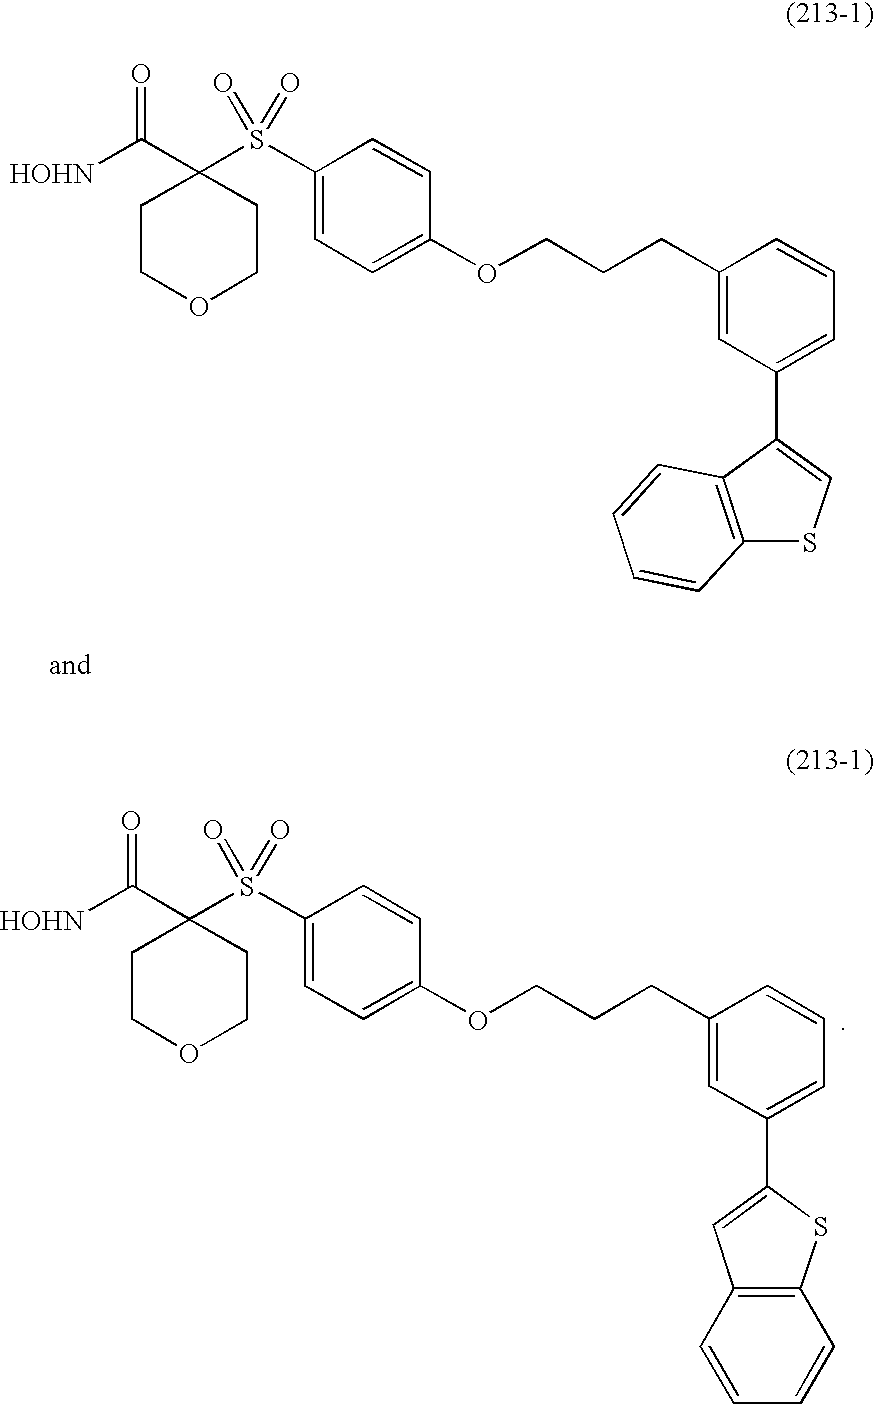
[HOHN]C(C1(S(C2=CC=C(OCCCC3=CC(C4=CSC5=C4C=CC=C5)=CC=C3)C=C2)(=O)=O)CCOCC1)=O.[HOHN]C(C1(S(C2=CC=C(OCCCC3=CC(C4=CC5=C(S4)C=CC=C5)=CC=C3)C=C2)(=O)=O)CCOCC1)=O
